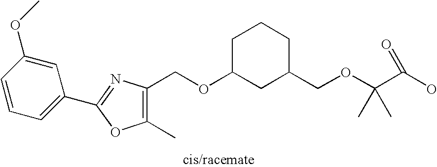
C1=C(OC)C=CC=C1C1=NC(COC2CC(COC(C(O)=O)(C)C)CCC2)=C(C)O1
